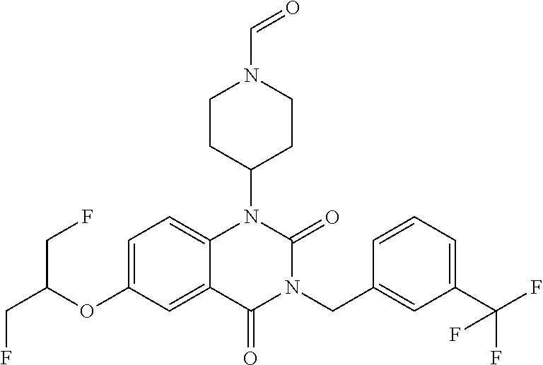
C12=CC=C(OC(CF)CF)C=C1C(=O)N(CC1=CC(C(F)(F)F)=CC=C1)C(=O)N2C1CCN(C=O)CC1
